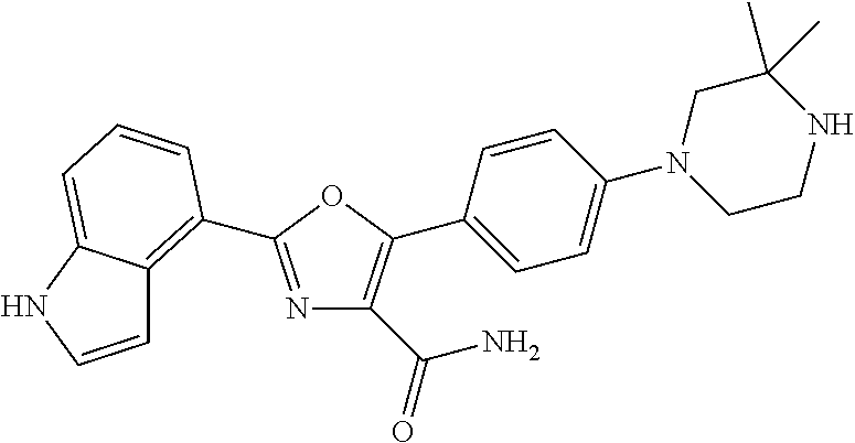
NC(C1=C(C2=CC=C(N3CCNC(C)(C)C3)C=C2)OC(C2=C3C=CNC3=CC=C2)=N1)=O
